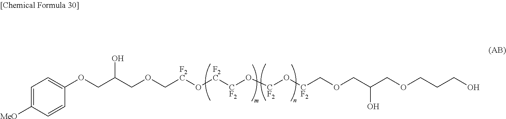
C1(OCC(COC[F2C]O[F2C][CF2]O[CF2]O[CF2]COCC(COCCCO)O)O)=CC=C([MeO])C=C1
